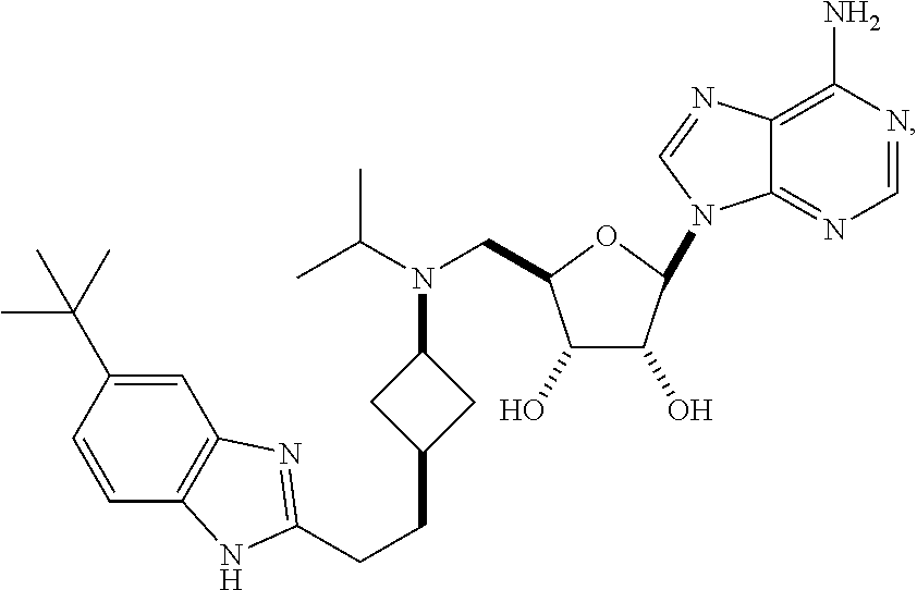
C1=C(C(C)(C)C)C=CC2=C1N=C(CCC1CC(N(CC3C(O)C(O)C(N4C5=NC=NC(N)=C5N=C4)O3)C(C)C)C1)N2
